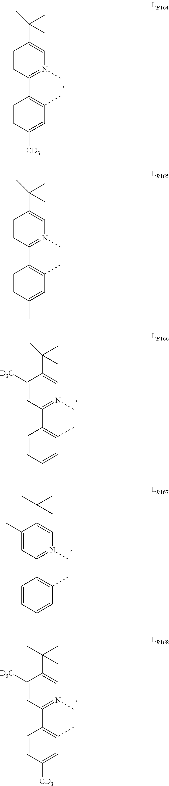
C1=CC(C2=C(C)C=C([CD3])C=C2)=N(C)C=C1C(C)(C)C.C1=CC(C2=C(C)C=C(C)C=C2)=N(C)C=C1C(C)(C)C.C1([D3C])=CC(C2=C(C)C=CC=C2)=N(C)C=C1C(C)(C)C.C1(C)=CC(C2=C(C)C=CC=C2)=N(C)C=C1C(C)(C)C.C1([D3C])=CC(C2=C(C)C=C([CD3])C=C2)=N(C)C=C1C(C)(C)C
